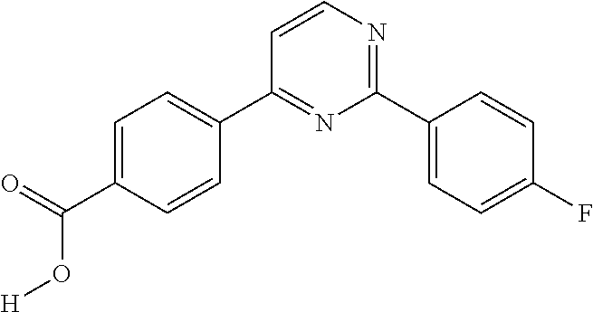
C1=C(C(=O)O[H])C=CC(C2=NC(C3=CC=C(F)C=C3)=NC=C2)=C1
